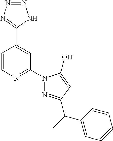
C1=CN=C(N2N=C(C(C)C3=CC=CC=C3)C=C2O)C=C1C1=NN=NN1
